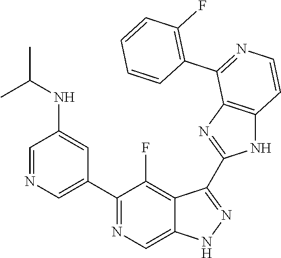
C1=NC=C(C2=NC=C3C(=C2F)C(C2=NC4=C(N2)C=CN=C4C2=C(F)C=CC=C2)=NN3)C=C1NC(C)C
